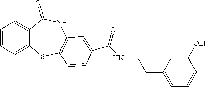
C1=CC=C2C(=C1)C(=O)NC1=C(S2)C=CC(C(NCCC2=CC=CC([OEt])=C2)=O)=C1
